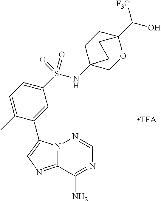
N12C(=NC=C1C1=CC(S(NC34CCC(C(O)[F3C])(OC3)CC4)(=O)=O)=CC=C1C)C(N)=NC=N2
